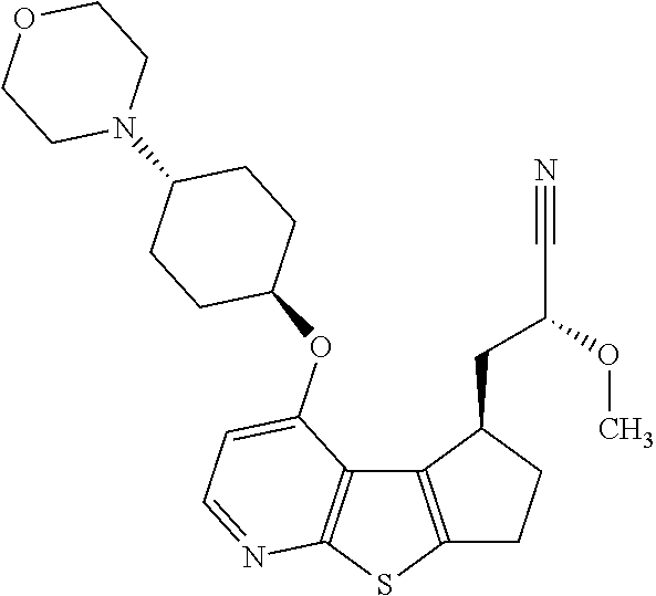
C12=C(SC3=C1C(OC1CCC(N4CCOCC4)CC1)=CC=N3)CCC2CC(OC)C#N
